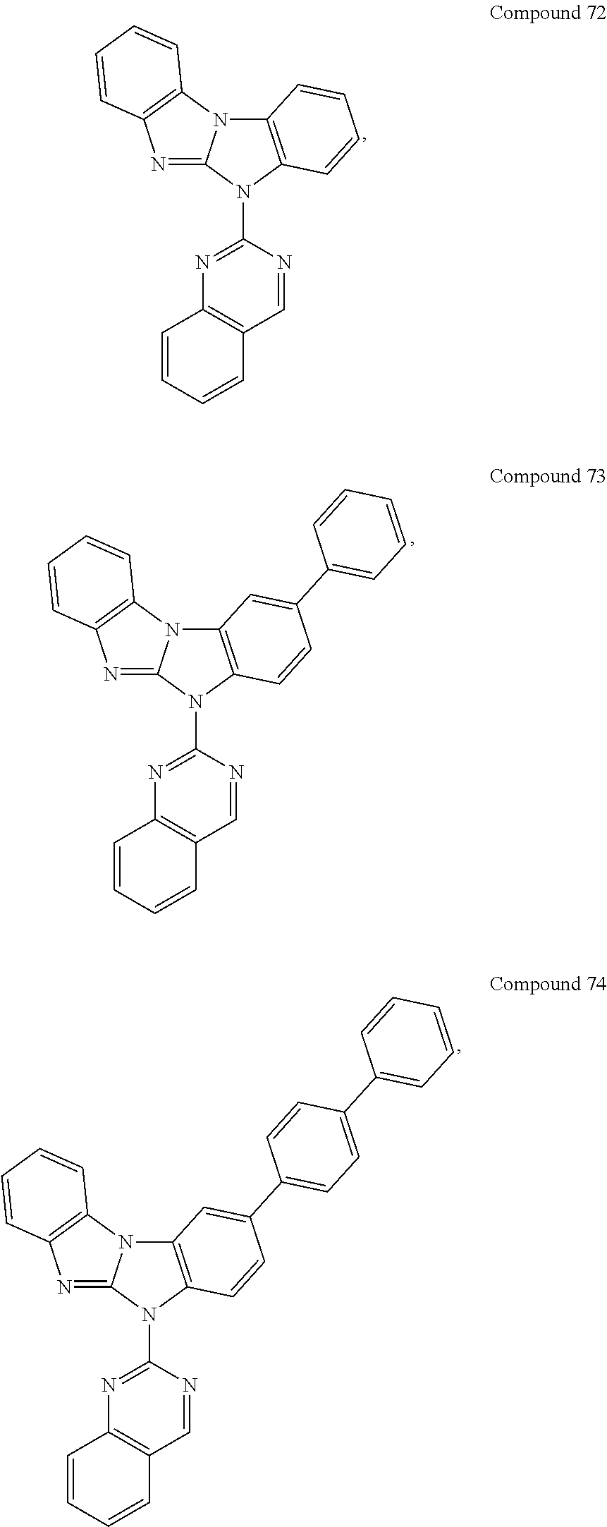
N1=C(N2C3=C(N4C2=NC2=C4C=CC=C2)C=CC=C3)N=CC2=C1C=CC=C2.N1=C(N2C3=C(N4C2=NC2=C4C=CC=C2)C=C(C2=CC=CC=C2)C=C3)N=CC2=C1C=CC=C2.N1=C(N2C3=C(N4C2=NC2=C4C=CC=C2)C=C(C2=CC=C(C4=CC=CC=C4)C=C2)C=C3)N=CC2=C1C=CC=C2
